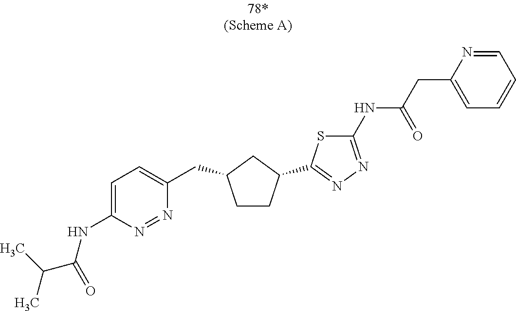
C1CC(C2=NN=C(NC(CC3=CC=CC=N3)=O)S2)CC1CC1=CC=C(NC(C(C)C)=O)N=N1
